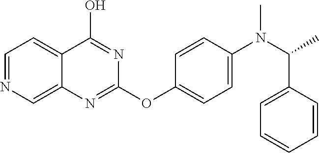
C1=NC=C2C(=C1)C(O)=NC(OC1=CC=C(N(C(C3=CC=CC=C3)C)C)C=C1)=N2
